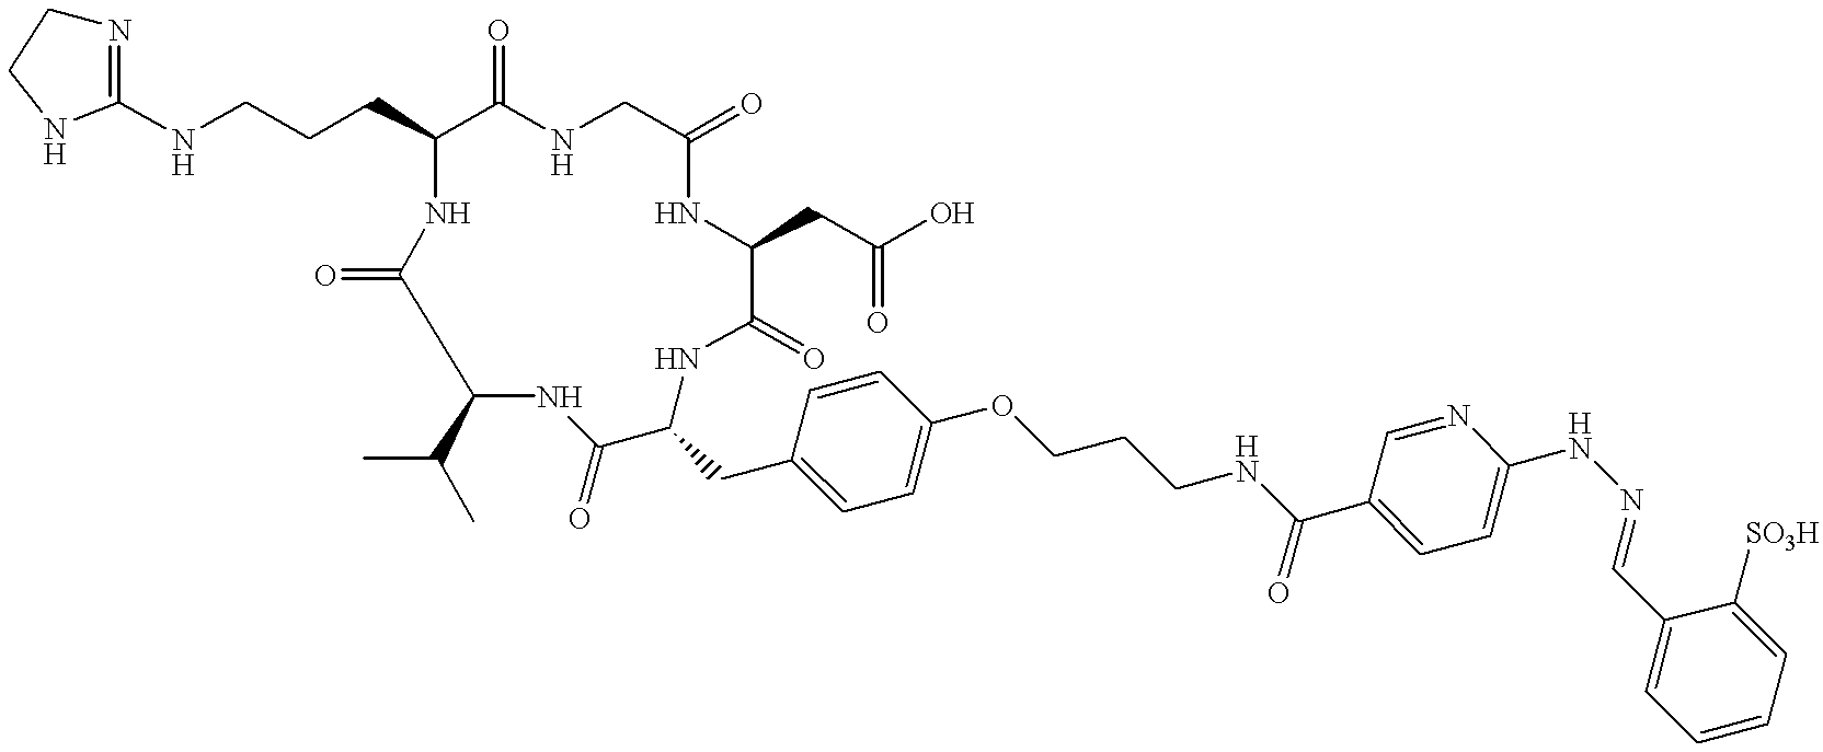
N1=C(NCCCC2C(=O)NCC(=O)NC(CC(O)=O)C(=O)NC(CC3=CC=C(OCCCNC(C4=CC=C(NN=CC5=CC=CC=C5[SO3H])N=C4)=O)C=C3)C(=O)NC(C(C)C)C(=O)N2)NCC1
